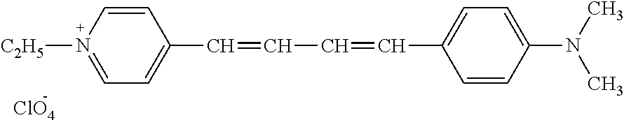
N1([C2H5])=CC=C(C=CC=CC2=CC=C(N(C)C)C=C2)C=C1.[ClO4]
